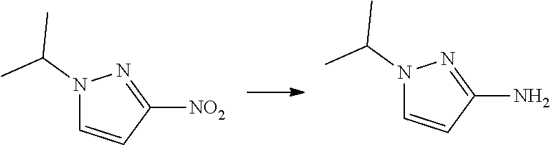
N1(C(C)C)C=CC(N)=N1.N1(C(C)C)C=CC([NO2])=N1
